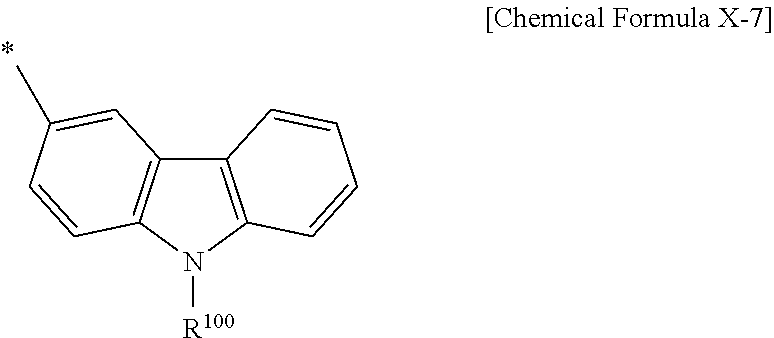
CC1=CC2=C(N([R100])C3=C2C=CC=C3)C=C1
